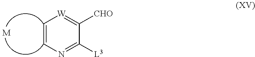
C1=CN=C([L3])C([CHO])=[W]1.[M]
